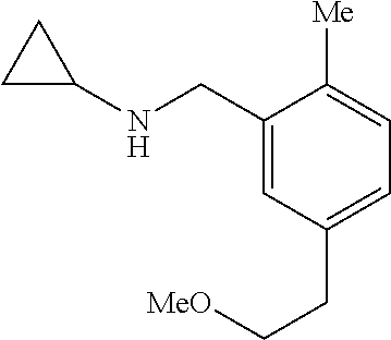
C1(CNC2CC2)=CC(CC[MeO])=CC=C1[Me]
